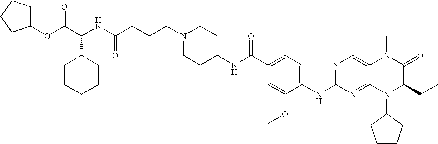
C1(OC(C(NC(CCCN2CCC(NC(C3=CC=C(NC4=NC=C5C(=N4)N(C4CCCC4)C(CC)C(=O)N5C)C(OC)=C3)=O)CC2)=O)C2CCCCC2)=O)CCCC1
